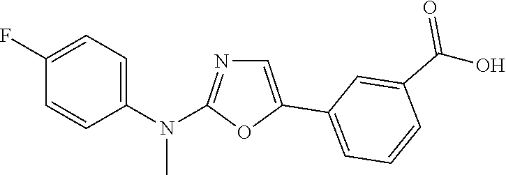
N(C)(C1=CC=C(F)C=C1)C1=NC=C(C2=CC=CC(C(=O)O)=C2)O1
